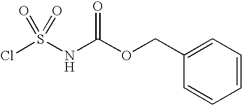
ClS(NC(OCC1=CC=CC=C1)=O)(=O)=O
